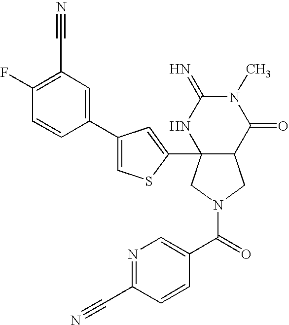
O=C(C1=CN=C(C#N)C=C1)N1CC2C(C3=CC(C4=CC(C#N)=C(F)C=C4)=CS3)(C1)NC(=N)N(C)C2=O
